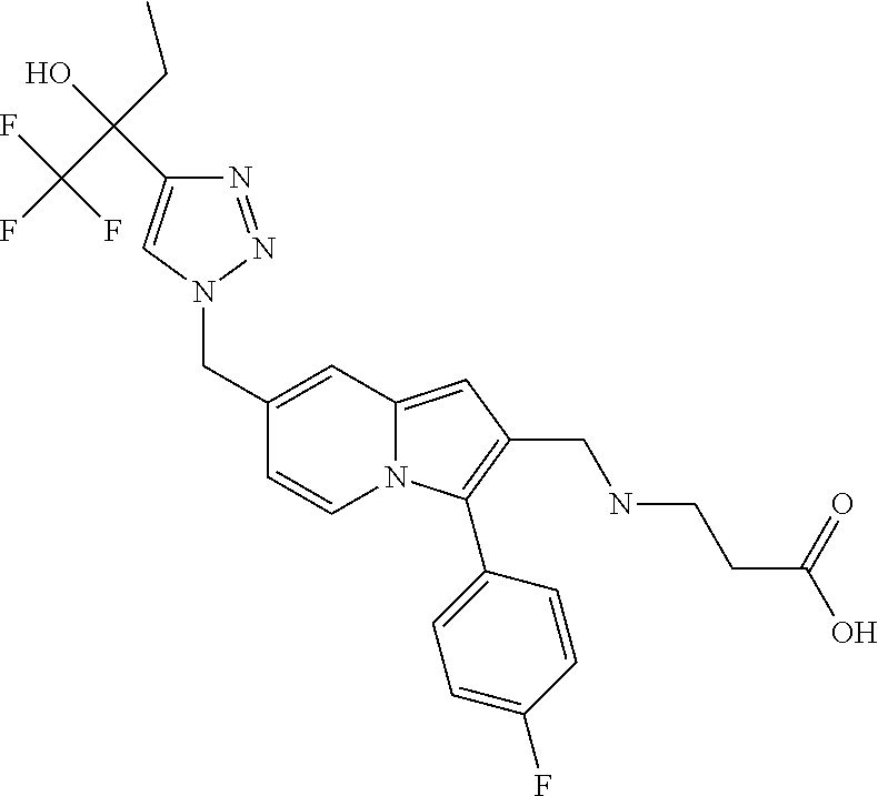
C1(CN2N=NC(C(CC)(C(F)(F)F)O)=C2)=CC2=CC(CNCCC(O)=O)=C(C3=CC=C(F)C=C3)N2C=C1
